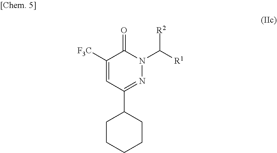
C1([F3C])=CC(C2CCCCC2)=NN(C([R1])[R2])C1=O
